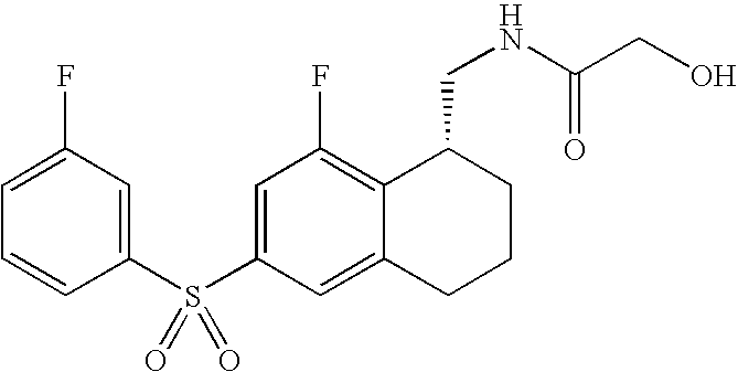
C1(S(C2=CC(F)=C3C(=C2)CCCC3CNC(CO)=O)(=O)=O)=CC(F)=CC=C1
